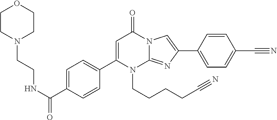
C1CN(CCNC(=O)C2=CC=C(C3=CC(=O)N4C(=NC(C5=CC=C(C#N)C=C5)=C4)N3CCCCC#N)C=C2)CCO1
